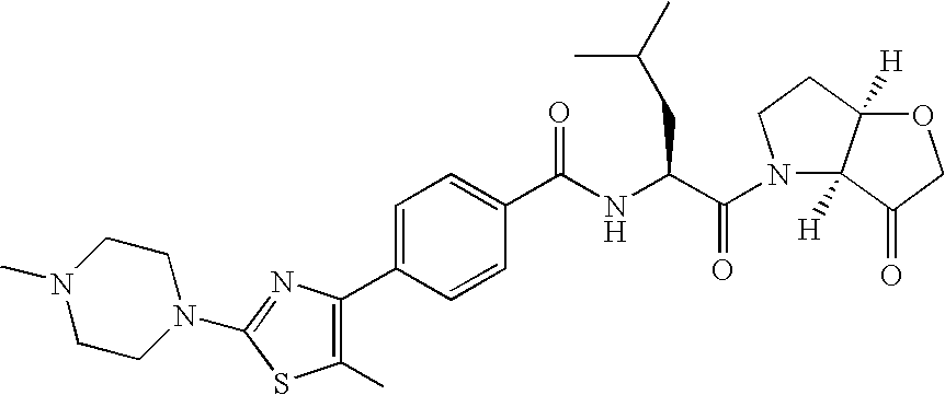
C1CN(C2=NC(C3=CC=C(C(=O)NC(CC(C)C)C(N4C5([H])C([H])(CC4)OCC5=O)=O)C=C3)=C(C)S2)CCN1C
